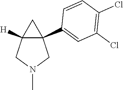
C12([H])C(C3=CC(Cl)=C(Cl)C=C3)(CN(C)C1)C2
